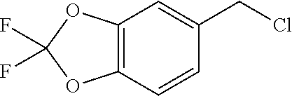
C1=CC2=C(C=C1CCl)OC(F)(F)O2
